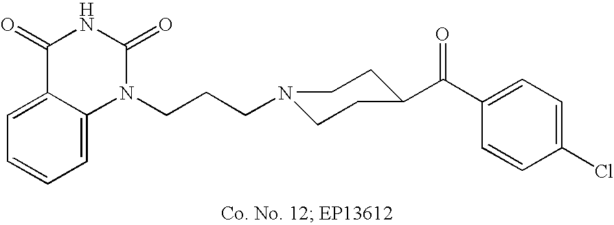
C(C1CCN(CCCN2C(=O)NC(=O)C3=CC=CC=C23)CC1)(C1=CC=C(Cl)C=C1)=O
